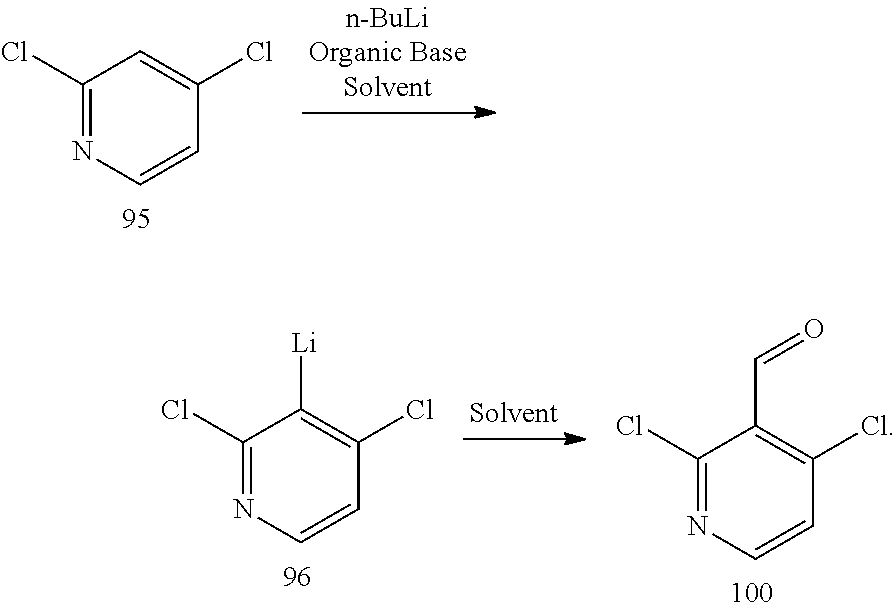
ClC1=NC=CC(Cl)=C1.ClC1=NC=CC(Cl)=C1C=O.ClC1=NC=CC(Cl)=C1[Li]
